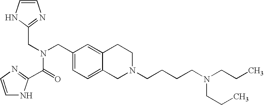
C1(CN(CC2=NC=CN2)C(C2=NC=CN2)=O)=CC=C2C(=C1)CCN(CCCCN(CCC)CCC)C2
